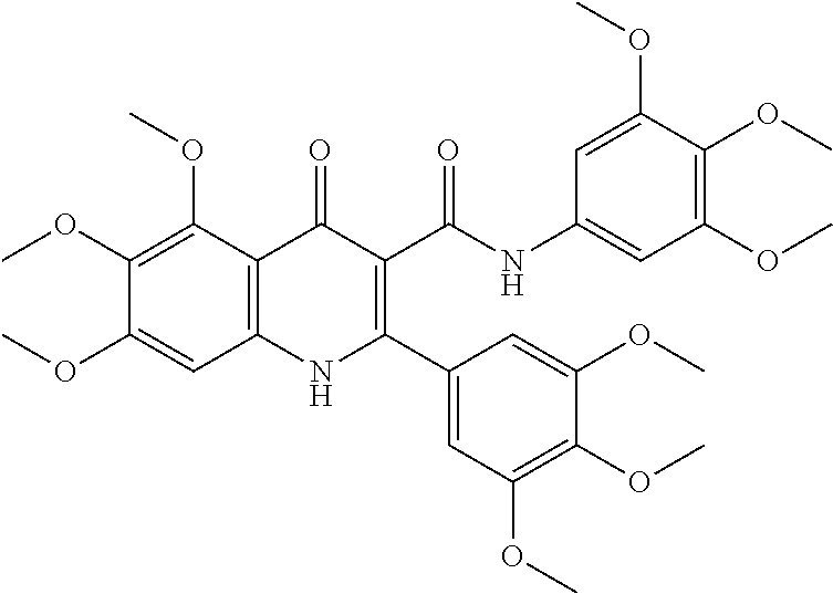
C1(OC)=C(OC)C2=C(C=C1OC)NC(C1=CC(OC)=C(OC)C(OC)=C1)=C(C(=O)NC1=CC(OC)=C(OC)C(OC)=C1)C2=O
